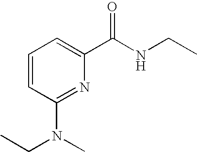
C1=CC(N(CC)C)=NC(C(NCC)=O)=C1
